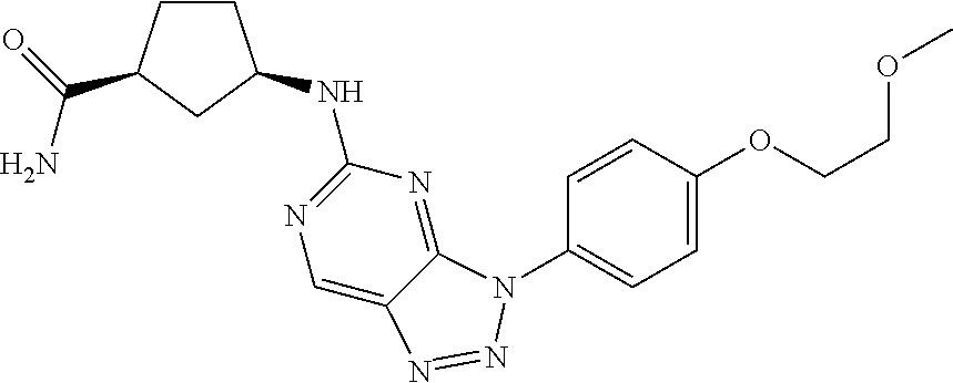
C1CC(C(N)=O)CC1NC1=NC=C2C(=N1)N(C1=CC=C(OCCOC)C=C1)N=N2
